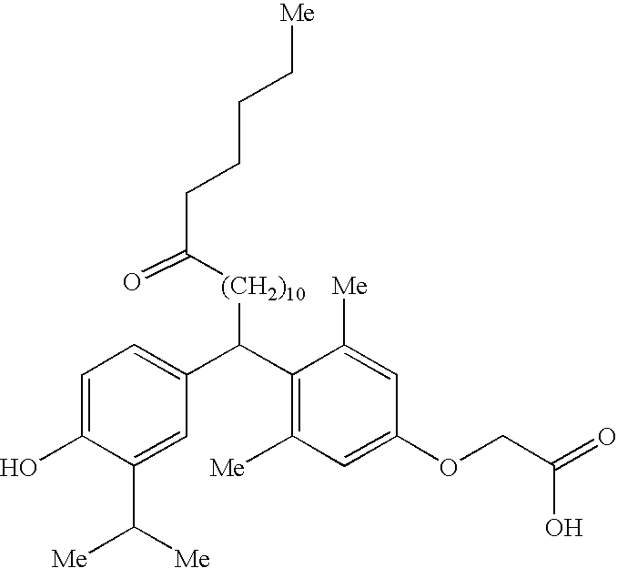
C1=C(O)C(C([Me])[Me])=CC(C(C2=C([Me])C=C(OCC(=O)O)C=C2[Me])[(CH2)10]C(CCCC[Me])=O)=C1
